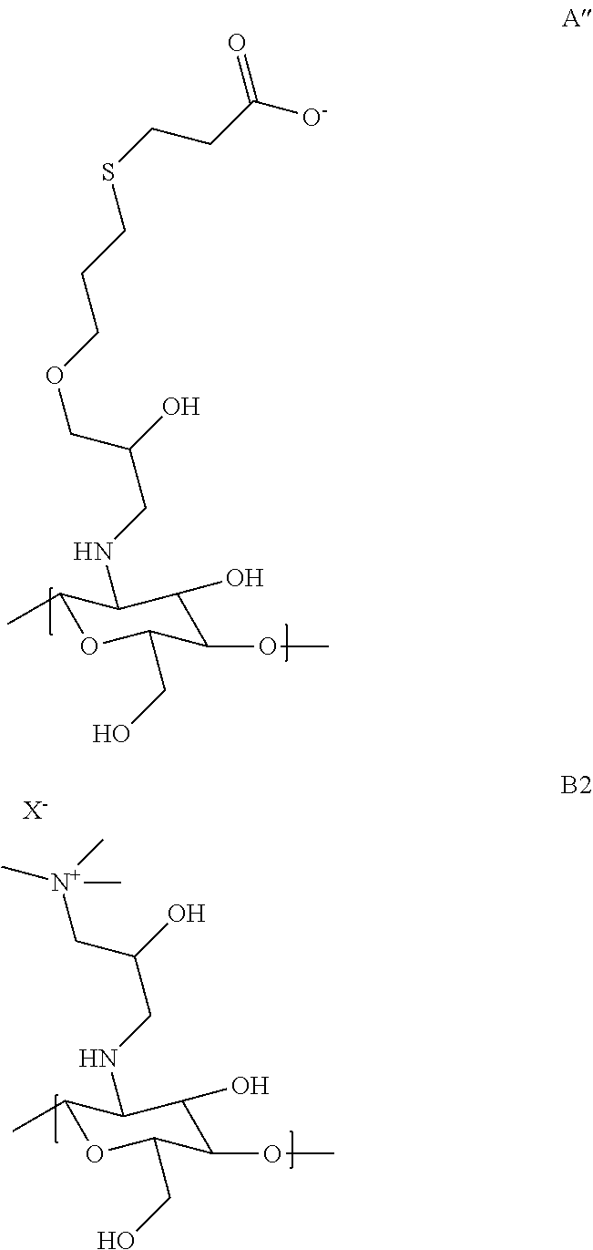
C1(C)OC(CO)C(OC)C(O)C1NCC(O)COCCCSCCC(=O)[O-].C1(C)OC(CO)C(OC)C(O)C1NCC(O)C[N+](C)(C)C.[X-]
